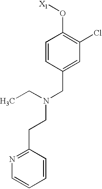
C1=CC(CN(CCC2=NC=CC=C2)CC)=CC(Cl)=C1O[X1]
